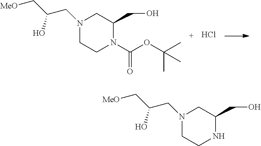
N1(C(OC(C)(C)C)=O)C(CO)CN(CC(C[MeO])O)CC1.Cl.N1C(CO)CN(CC(C[MeO])O)CC1
